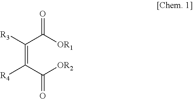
[R3]C(C(=O)[OR1])=C(C([OR2])=O)[R4]
